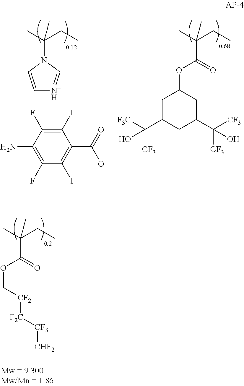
CC(CC)(N1C=C[N+H]=C1)C.C1(N)=C(F)C(I)=C(C([O-])=O)C(I)=C1F.CC(CC)(C(=O)OC1CC(C([CF3])([CF3])O)CC(C([CF3])([F3C])O)C1)C.CC(CC)(C(=O)OC[CF2][F2C][CF3][CHF2])C
